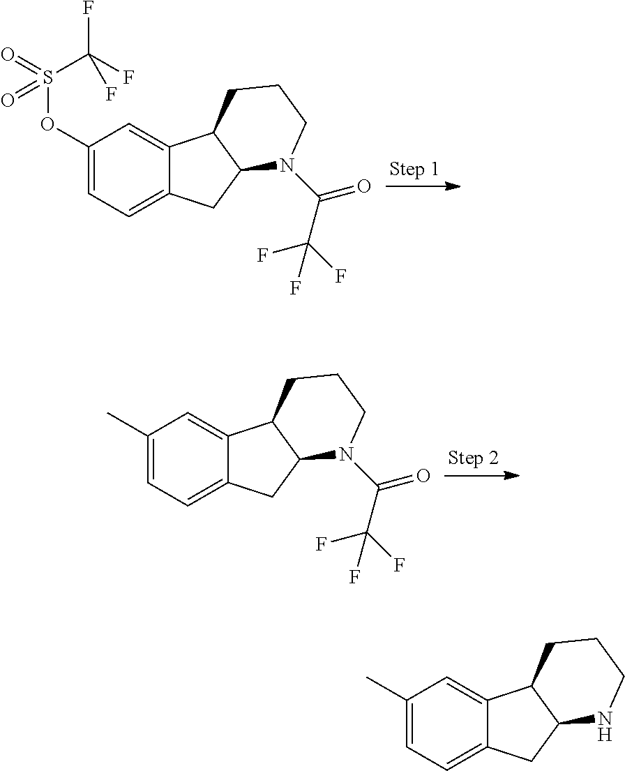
C1(OS(=O)(C(F)(F)F)=O)=CC=C2C(=C1)C1C(C2)N(C(=O)C(F)(F)F)CCC1.C1(C)=CC=C2C(=C1)C1C(C2)N(C(=O)C(F)(F)F)CCC1.C1(C)=CC=C2C(=C1)C1C(C2)NCCC1
